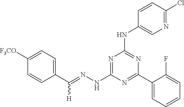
C1(C(=NNC2=NC(NC3=CN=C(Cl)C=C3)=NC(C3=CC=CC=C3F)=N2)[H])=CC=C([F3CO])C=C1
